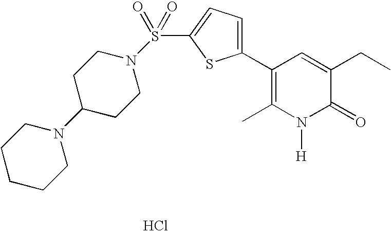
[ HCl].C1(C2=CC=C(S(=O)(=O)N3CCC(N4CCCCC4)CC3)S2)=C(C)N([H])C(=O)C(CC)=C1
